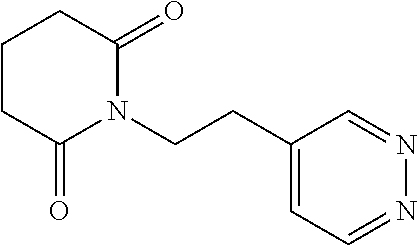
C1(CCN2C(=O)CCCC2=O)=CC=NN=C1
